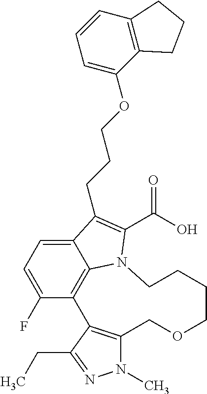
N1(C)C2=C(C(CC)=N1)C1=C3C(=CC=C1F)C(CCCOC1=CC=CC4=C1CCC4)=C(C(O)=O)N3CCCCOC2
